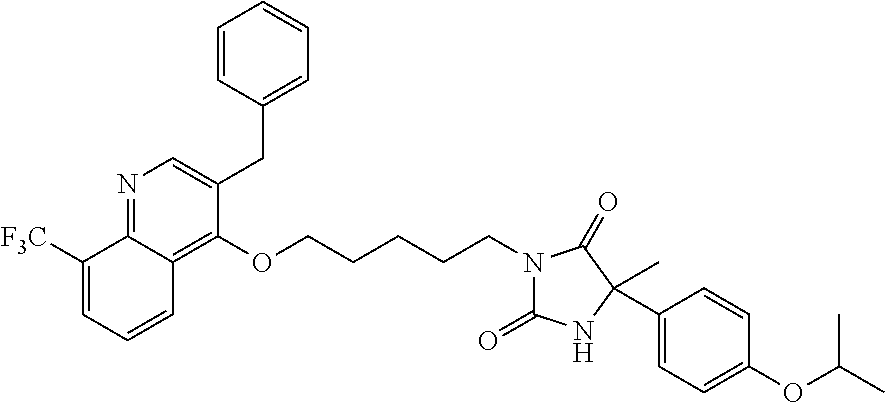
N1=C2C(=C(OCCCCCN3C(=O)NC(C4=CC=C(OC(C)C)C=C4)(C)C3=O)C(CC3=CC=CC=C3)=C1)C=CC=C2[F3C]
